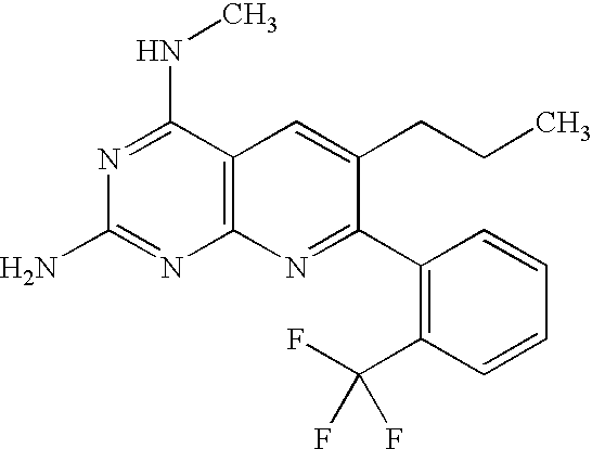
C12=C(N=C(C3=C(C(F)(F)F)C=CC=C3)C(CCC)=C1)N=C(N)N=C2NC
